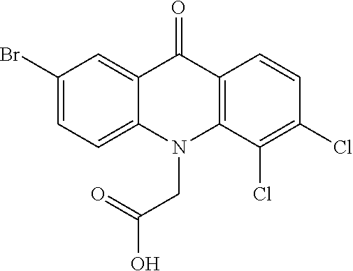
C12=CC(Br)=CC=C1N(CC(O)=O)C1=C(C2=O)C=CC(Cl)=C1Cl
